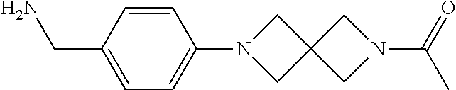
NCC1=CC=C(N2CC3(C2)CN(C(C)=O)C3)C=C1
